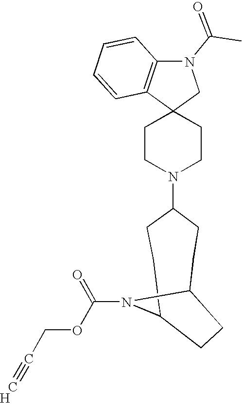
C1CN(C2CCC3N(C(OCC#C)=O)C(CC2)CC3)CCC12CN(C(=O)C)C1=C2C=CC=C1.[H]
